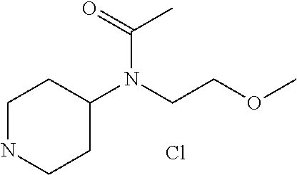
C1NCCC(N(CCOC)C(=O)C)C1.Cl
